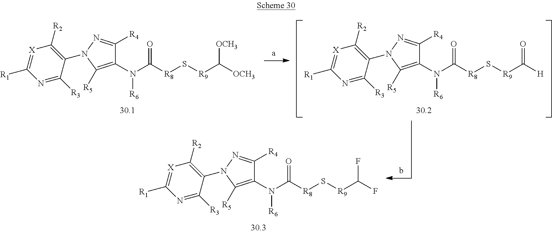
C1(N([R6])C([R8]S[R9]C([OCH3])[OCH3])=O)=C([R5])N(C2=C([R2])[X]=C([R1])N=C2[R3])N=C1[R4].C1(N([R6])C([R8]S[R9]C([H])=O)=O)=C([R5])N(C2=C([R2])[X]=C([R1])N=C2[R3])N=C1[R4].C1(N([R6])C([R8]S[R9]C(F)F)=O)=C([R5])N(C2=C([R2])[X]=C([R1])N=C2[R3])N=C1[R4]
